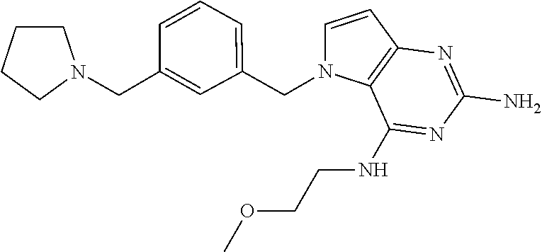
C1=CC2=C(N1CC1=CC=CC(CN3CCCC3)=C1)C(NCCOC)=NC(N)=N2
